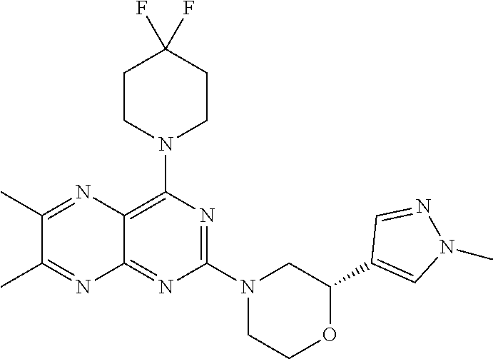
C1(C2=CN(C)N=C2)OCCN(C2=NC(N3CCC(F)(F)CC3)=C3C(=N2)N=C(C)C(C)=N3)C1
